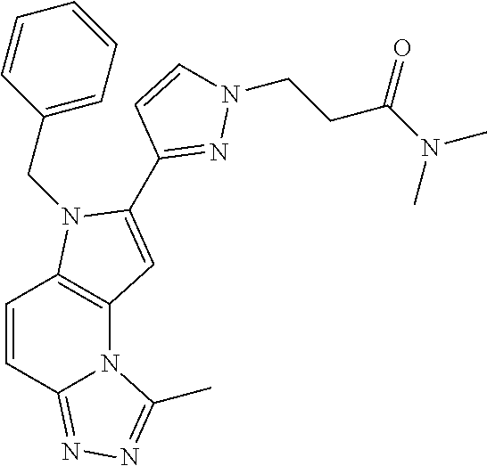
C12=C(N(CC3=CC=CC=C3)C(C3=NN(CCC(N(C)C)=O)C=C3)=C1)C=CC1=NN=C(C)N21
